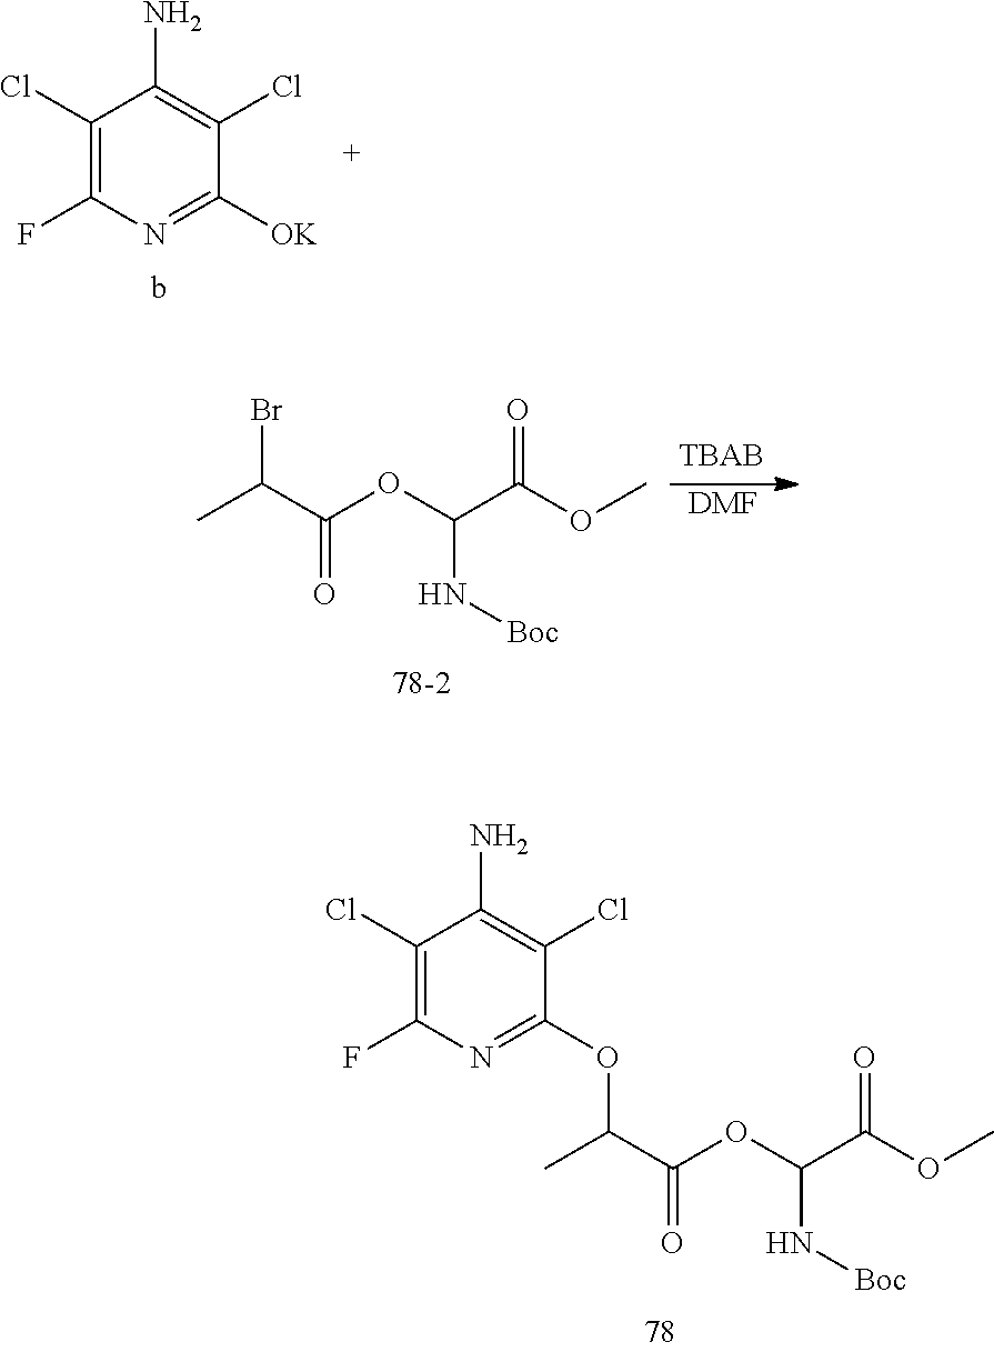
C1(Cl)=C(F)N=C([OK])C(Cl)=C1N.BrC(C(=O)OC(C(=O)OC)N[Boc])C.[DMF].C(C(=O)OC(C(=O)OC)N[Boc])(C)OC1=NC(F)=C(Cl)C(N)=C1Cl
